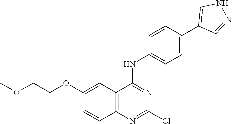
C12=C(N=C(Cl)N=C1NC1=CC=C(C3=CNN=C3)C=C1)C=CC(OCCOC)=C2
